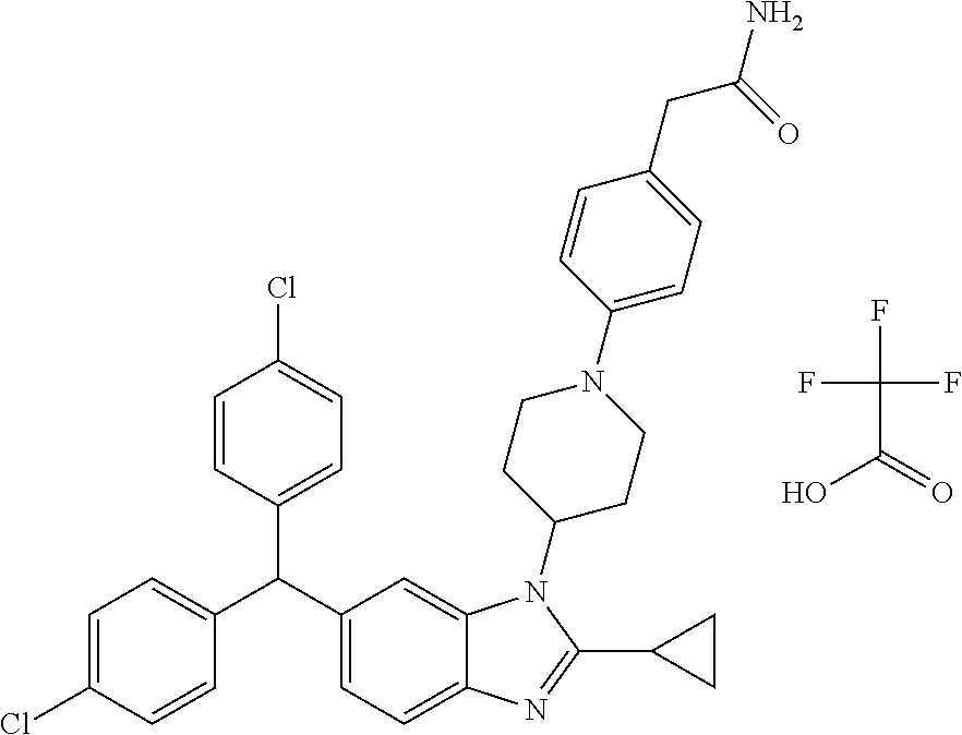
FC(C(=O)O)(F)F.C1=CC(C(C2=CC=C3C(=C2)N(C2CCN(C4=CC=C(CC(=O)N)C=C4)CC2)C(C2CC2)=N3)C2=CC=C(Cl)C=C2)=CC=C1Cl
